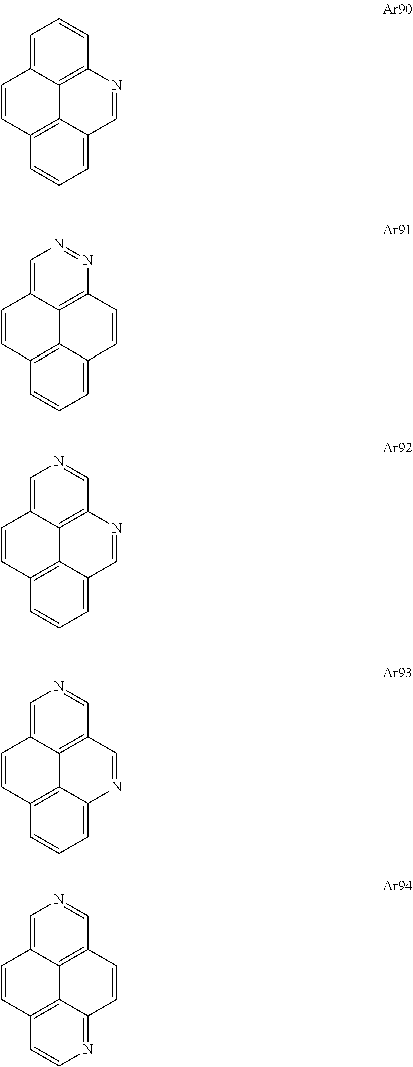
C1=C2C3=C(C=C1)N=CC1=CC=CC(=C31)C=C2.C1=C2C3=C(N=N1)C=CC1=CC=CC(=C31)C=C2.C1=C2C3=C(C=N1)N=CC1=CC=CC(=C31)C=C2.C1=C2C3=C(C=N1)C=NC1=CC=CC(=C31)C=C2.C1=C2C3=C(C=N1)C=CC1=NC=CC(=C31)C=C2
